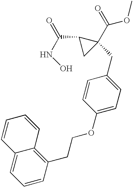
N(C(C1CC1(C(=O)OC)CC1=CC=C(OCCC2=C3C(=CC=C2)C=CC=C3)C=C1)=O)O
